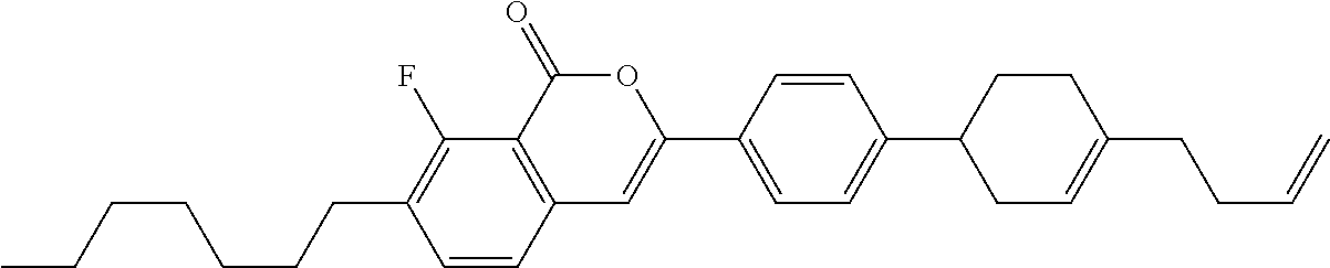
C12=C(C(=O)OC(C3=CC=C(C4CC=C(CCC=C)CC4)C=C3)=C1)C(F)=C(CCCCCCC)C=C2
